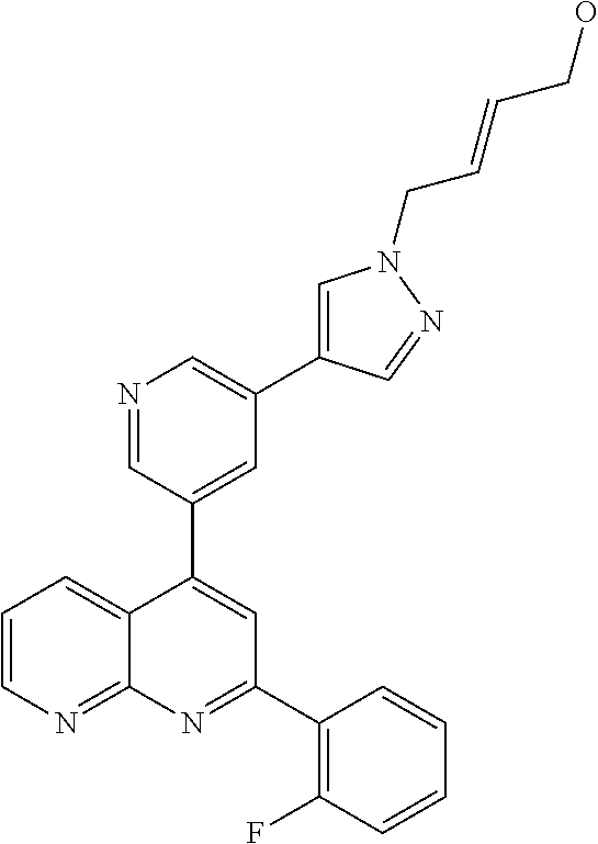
C1=C(C2=CC(C3=C(F)C=CC=C3)=NC3=NC=CC=C23)C=NC=C1C1=CN(CC=CCO)N=C1
